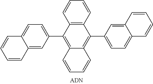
C12=C(C=CC=C1)C(C1=CC=C3C(=C1)C=CC=C3)=C1C(=C2C2=CC=C3C(=C2)C=CC=C3)C=CC=C1
